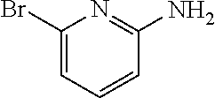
C1(Br)=CC=CC(N)=N1
